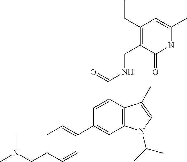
C1(C2=CC3=C(C(C(=O)NCC4=C(CC)C=C(C)NC4=O)=C2)C(C)=CN3C(C)C)=CC=C(CN(C)C)C=C1
